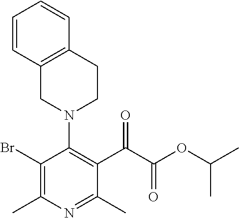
C1(Br)=C(C)N=C(C)C(C(C(OC(C)C)=O)=O)=C1N1CCC2=C(C1)C=CC=C2
